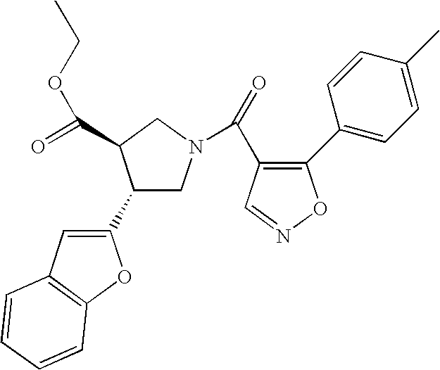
C1=NOC(C2=CC=C(C)C=C2)=C1C(N1CC(C2=CC3=C(O2)C=CC=C3)C(C(=O)OCC)C1)=O
